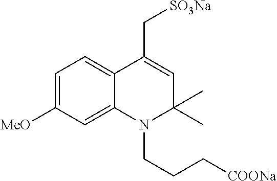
C1=C([MeO])C=C2C(=C1)C(C[SO3Na])=CC(C)(C)N2CCC[COONa]
